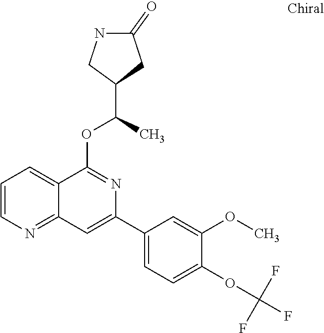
C12=NC=CC=C1C(OC(C)C1CC(=O)NC1)=NC(C1=CC=C(OC(F)(F)F)C(OC)=C1)=C2
